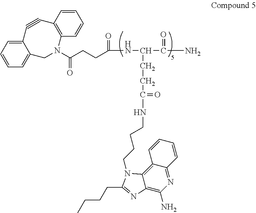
C12=C(C=CC=C1)N(C(CCC(NC(CCC(NCCCCN1C3=C4C(=NC(N)=C3N=C1CCCC)C=CC=C4)=O)C(N)=O)=O)=O)CC1=CC=CC=C1C#C2
